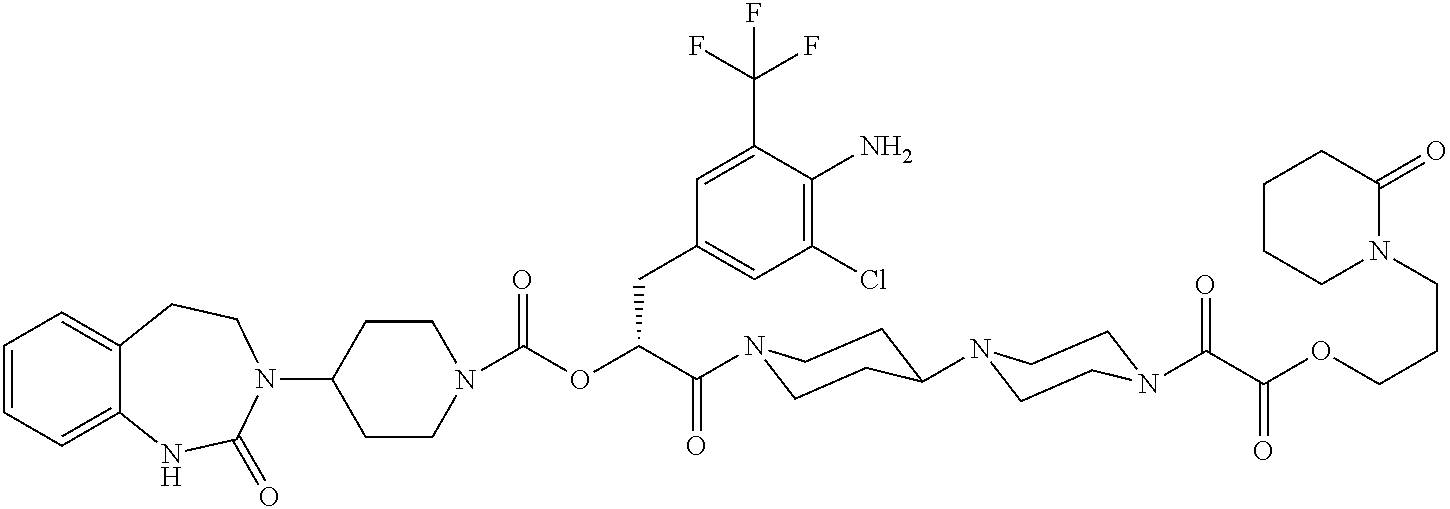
C1=CC=C2C(=C1)CCN(C1CCN(C(OC(C(=O)N3CCC(N4CCN(C(=O)C(OCCCN5C(=O)CCCC5)=O)CC4)CC3)CC3=CC(Cl)=C(N)C(C(F)(F)F)=C3)=O)CC1)C(=O)N2
